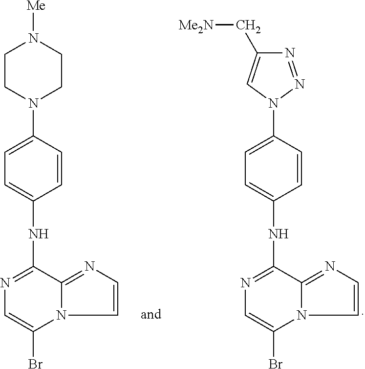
C1CN(C2=CC=C(NC3=NC=C(Br)N4C3=NC=C4)C=C2)CCN1[Me].C1(N2N=NC(C[Me2N])=C2)=CC=C(NC2=NC=C(Br)N3C2=NC=C3)C=C1
